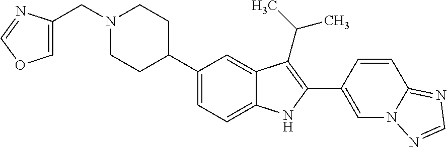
C1(C2CCN(CC3=COC=N3)CC2)=CC=C2C(=C1)C(C(C)C)=C(C1=CN3C(=NC=N3)C=C1)N2
